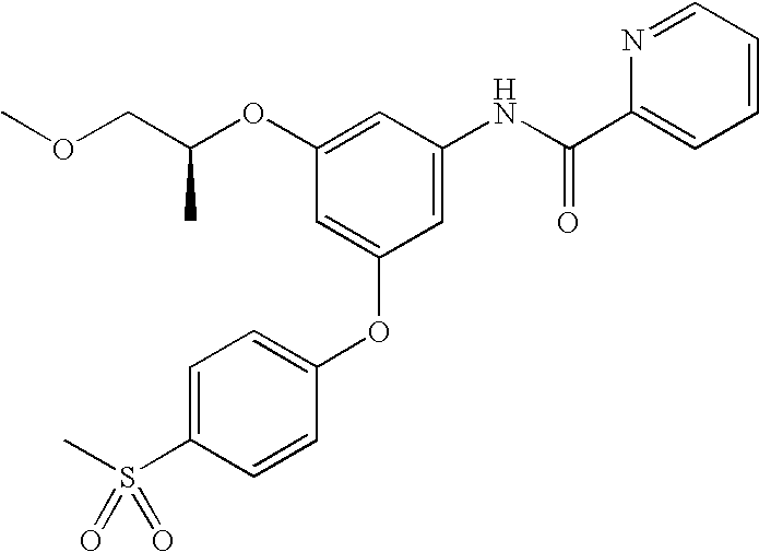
COCC(OC1=CC(NC(C2=CC=CC=N2)=O)=CC(OC2=CC=C(S(C)(=O)=O)C=C2)=C1)C
